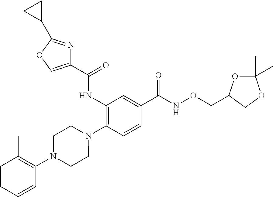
C1(NC(=O)C2=COC(C3CC3)=N2)=C(N2CCN(C3=C(C)C=CC=C3)CC2)C=CC(C(NOCC2OC(C)(C)OC2)=O)=C1
